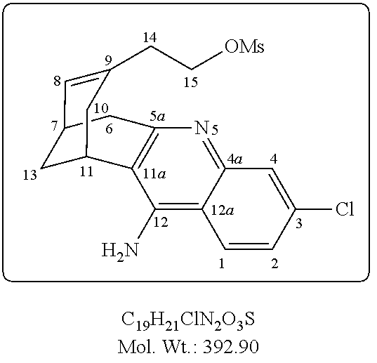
C1=CC(Cl)=CC2=NC3=C(C(N)=C12)C1CC(C=C(CC[OMs])C1)C3
